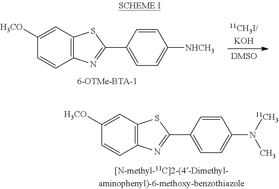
C1([H3CO])=CC2=C(C=C1)N=C(C1=CC=C([NHCH3])C=C1)S2.C1([H3CO])=CC2=C(C=C1)N=C(C1=CC=C(N(C)[11CH3])C=C1)S2
